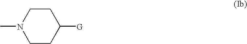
C1CN(C)CCC1[G]
